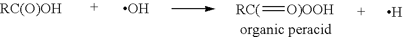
O.[RC(]=[O)OOH].[H]
